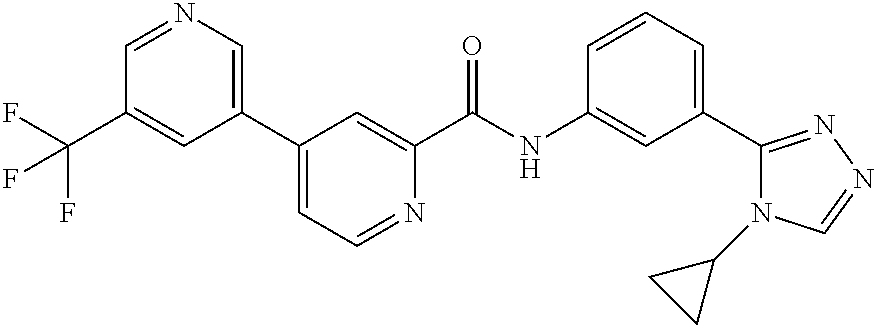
C1(C2=CC=NC(C(NC3=CC(C4=NN=CN4C4CC4)=CC=C3)=O)=C2)=CN=CC(C(F)(F)F)=C1
